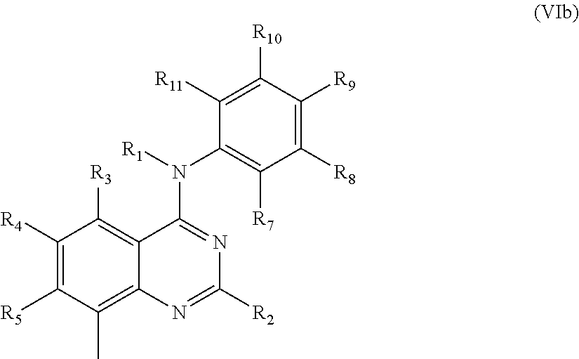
C1([R4])=C([R5])C(C)=C2C(=C1[R3])C(N([R1])C1=C([R7])C([R8])=C([R9])C([R10])=C1[R11])=NC([R2])=N2
